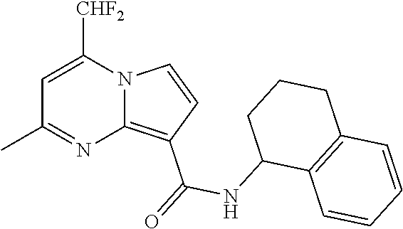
C1=C([CHF2])N2C(=C(C(=O)NC3C4=C(CCC3)C=CC=C4)C=C2)N=C1C
